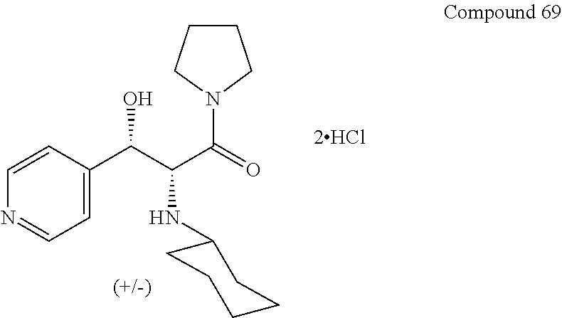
C1=CC(C(C(C(=O)N2CCCC2)NC2CCCCC2)O)=CC=N1.[2HCl]
